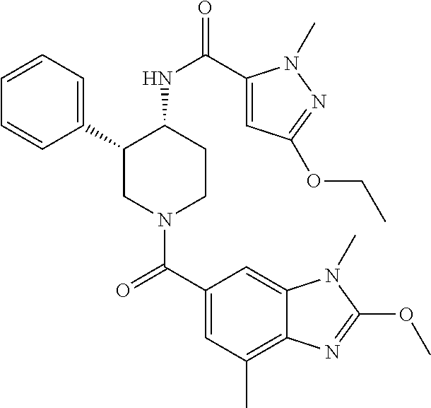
C1(C2CN(C(C3=CC(C)=C4C(=C3)N(C)C(OC)=N4)=O)CCC2NC(=O)C2=CC(OCC)=NN2C)=CC=CC=C1
